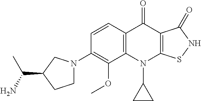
C12=C(C=CC(N3CCC(C(N)C)C3)=C1OC)C(=O)C1=C(N2C2CC2)SNC1=O
